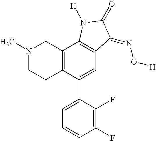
N1(C)CCC2=C(C1)C1=C(C=C2C2=CC=CC(F)=C2F)C(=NO[H])C(=O)N1[H]
